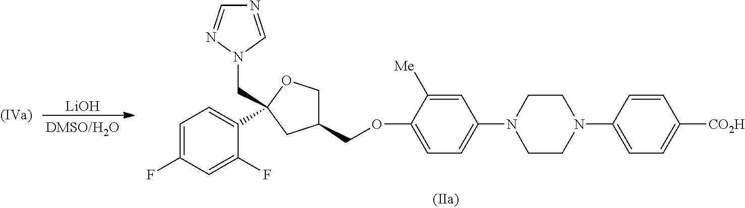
[LiOH].N1=CN(CC2(C3=CC=C(F)C=C3F)CC(COC3=CC=C(N4CCN(C5=CC=C([CO2H])C=C5)CC4)C=C3[Me])CO2)N=C1
